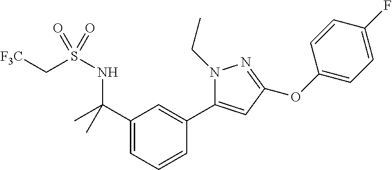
C1(C(NS(C[F3C])(=O)=O)(C)C)=CC=CC(C2=CC(OC3=CC=C(F)C=C3)=NN2CC)=C1
